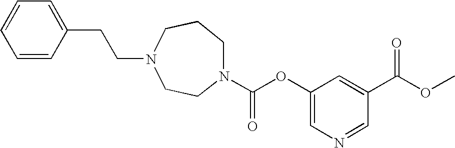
N1(C(OC2=CN=CC(C(OC)=O)=C2)=O)CCCN(CCC2=CC=CC=C2)CC1
